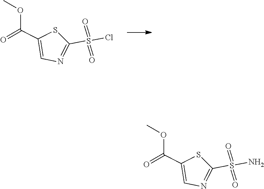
C1(S(Cl)(=O)=O)=NC=C(C(OC)=O)S1.C1(S(N)(=O)=O)=NC=C(C(OC)=O)S1
